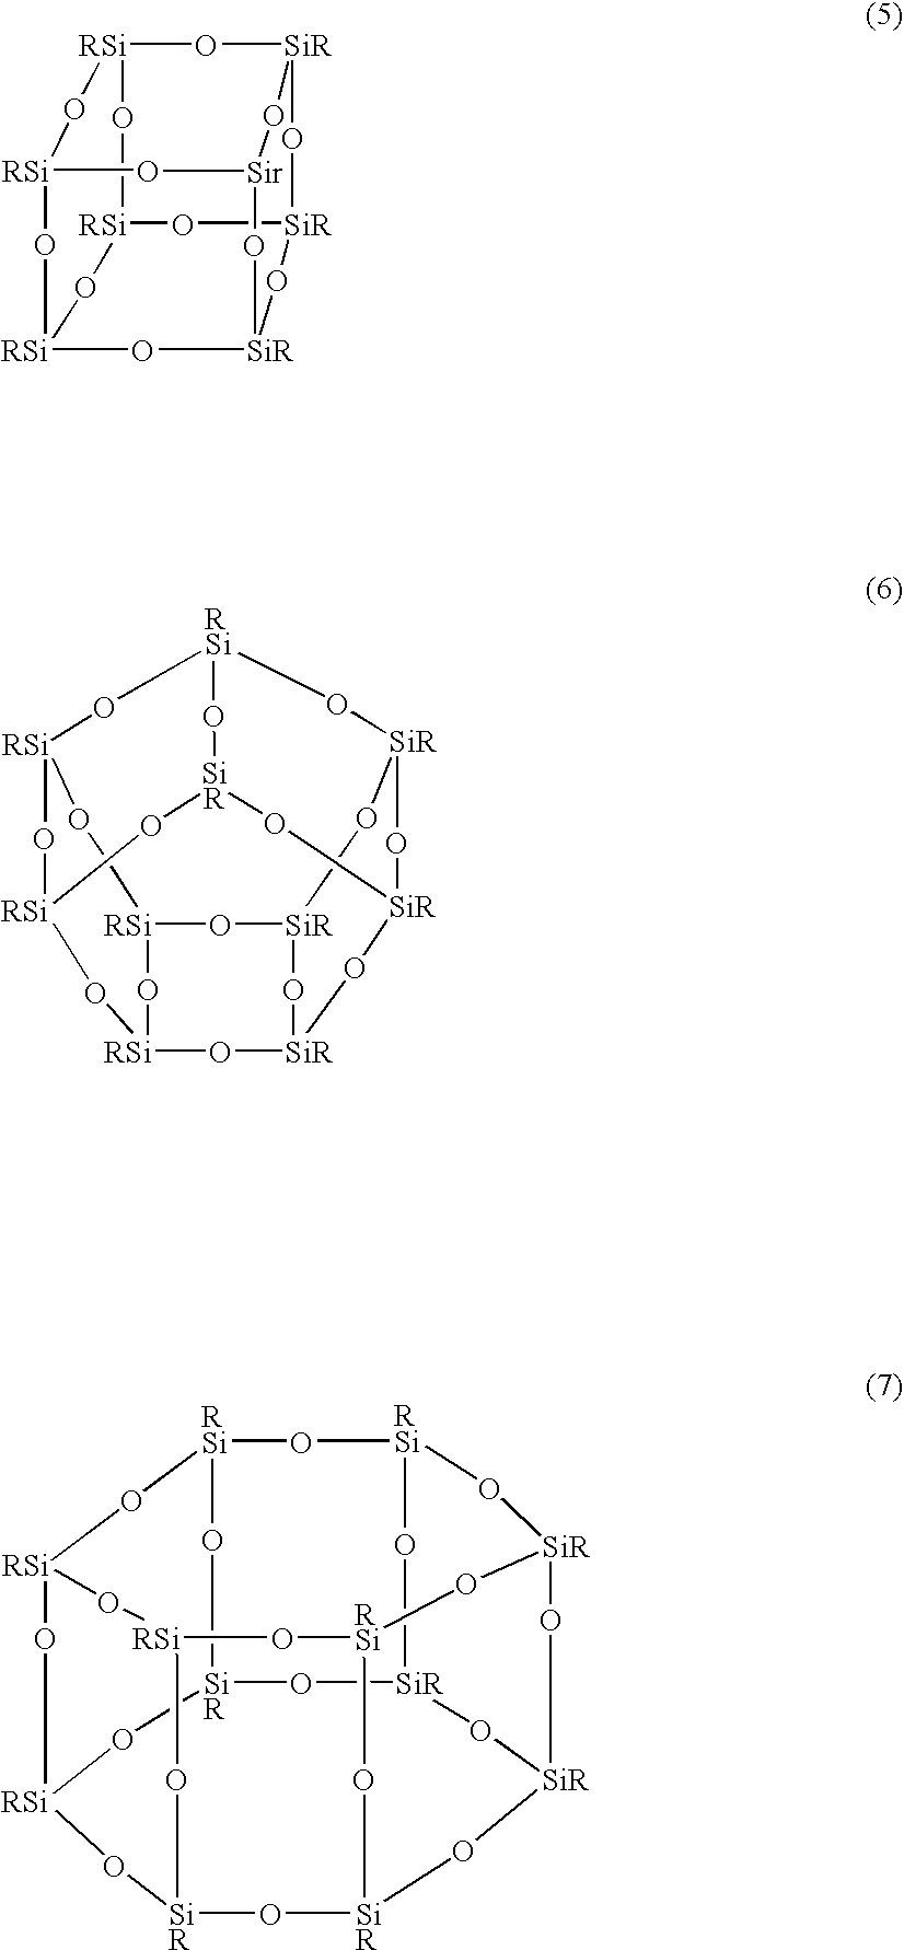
O1[RSi]2O[RSi]3O[SiR]4O[SiR]5O[RSi](O3)O[SiR]3O[SiR](O[SiR]6O[SiR](O[RSi]1O4)O[RSi](O[RSi](O6)O3)O2)O5.[RSi]12O[Sir]3O[SiR]4O[RSi](O[RSi]5O[SiR](O4)O[SiR](O3)O[RSi](O1)O5)O2.O1[RSi]2O[RSi]3O[SiR]4O[SiR]5O[SiR]6O[SiR](O4)O[SiR](O[RSi](O[RSi]1O[RSi](O3)O5)O6)O2
